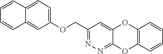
C1(COC2=CC=C3C(=C2)C=CC=C3)=NN=C2C(=C1)OC1=C(O2)C=CC=C1
